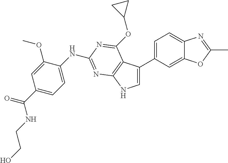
C1(C(=O)NCCO)=CC=C(NC2=NC3=C(C(C4=CC=C5C(=C4)OC(C)=N5)=CN3)C(OC3CC3)=N2)C(OC)=C1
